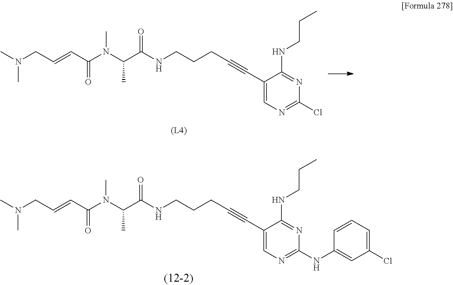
C(=CC(=O)N(C(C)C(NCCCC#CC1=CN=C(NC2=CC(Cl)=CC=C2)N=C1NCCC)=O)C)CN(C)C.C(=CC(=O)N(C(C)C(NCCCC#CC1=CN=C(Cl)N=C1NCCC)=O)C)CN(C)C
